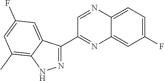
N1=C(C2=NC3=CC(F)=CC=C3N=C2)C2=CC(F)=CC(C)=C2N1
